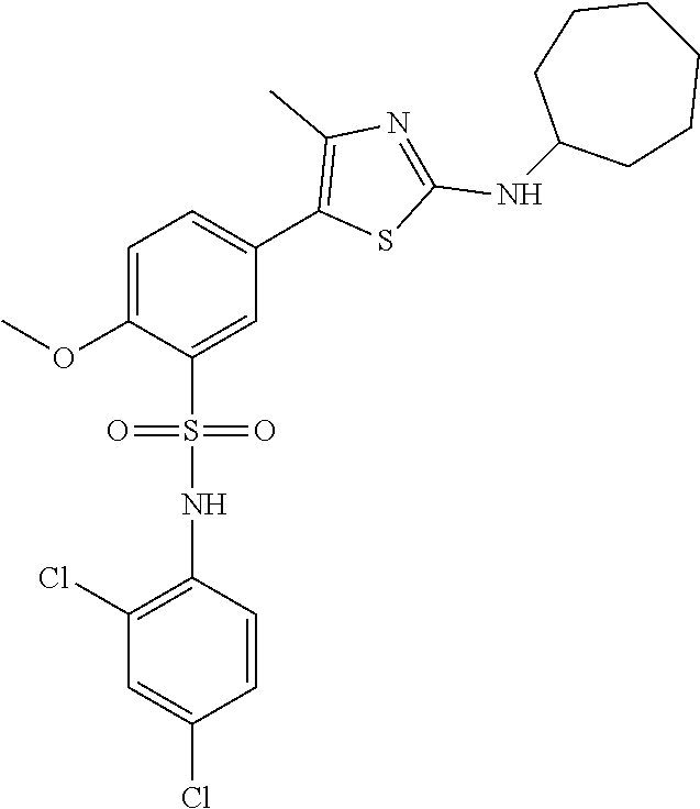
COC1=CC=C(C2=C(C)N=C(NC3CCCCCC3)S2)C=C1S(NC1=C(Cl)C=C(Cl)C=C1)(=O)=O
